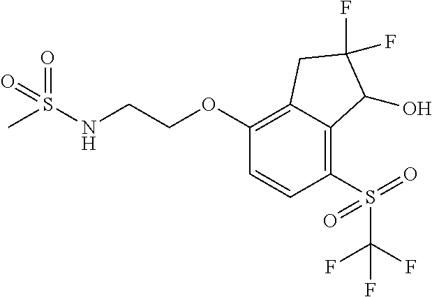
C1(OCCNS(C)(=O)=O)=C2C(=C(S(=O)(=O)C(F)(F)F)C=C1)C(O)C(F)(F)C2
